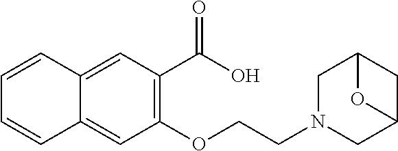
C12=CC(C(O)=O)=C(OCCN3CC4CC(C3)O4)C=C1C=CC=C2
